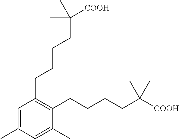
C1=C(C)C=C(C)C(CCCCC([COOH])(C)C)=C1CCCCC(C)([COOH])C
